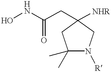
ONC(CC1([NHR])CN([R])C(C)(C)C1)=O
